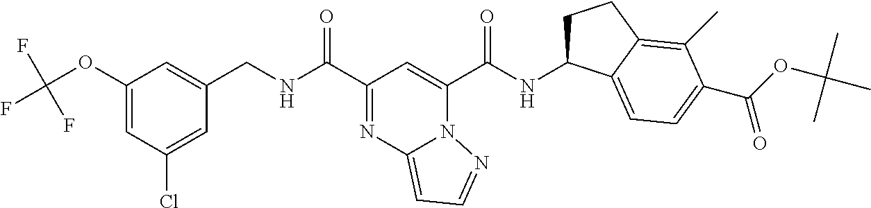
C1(OC(F)(F)F)=CC(Cl)=CC(CNC(C2=NC3=CC=NN3C(C(NC3CCC4=C(C)C(C(OC(C)(C)C)=O)=CC=C34)=O)=C2)=O)=C1
